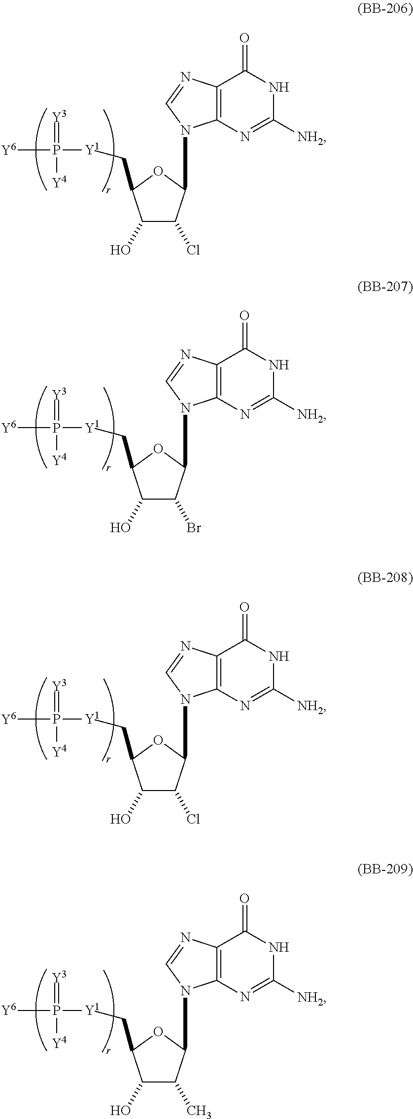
C1(O)C(Cl)C(N2C3=C(N=C2)C(=O)NC([NH2])=N3)OC1C[Y1]P([Y6])(=[Y3])[Y4].C1(O)C(Br)C(N2C3=C(N=C2)C(=O)NC([NH2])=N3)OC1C[Y1]P([Y6])(=[Y3])[Y4].C1(O)C(Cl)C(N2C3=C(N=C2)C(=O)NC([NH2])=N3)OC1C[Y1]P([Y6])(=[Y3])[Y4].C1(O)C(C)C(N2C3=C(N=C2)C(=O)NC([NH2])=N3)OC1C[Y1]P([Y6])(=[Y3])[Y4]
